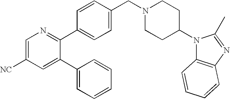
C1=C([NC])C=C(C2=CC=CC=C2)C(C2=CC=C(CN3CCC(N4C5=C(N=C4C)C=CC=C5)CC3)C=C2)=N1
